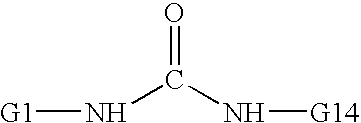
[G1]NC(N[G14])=O
